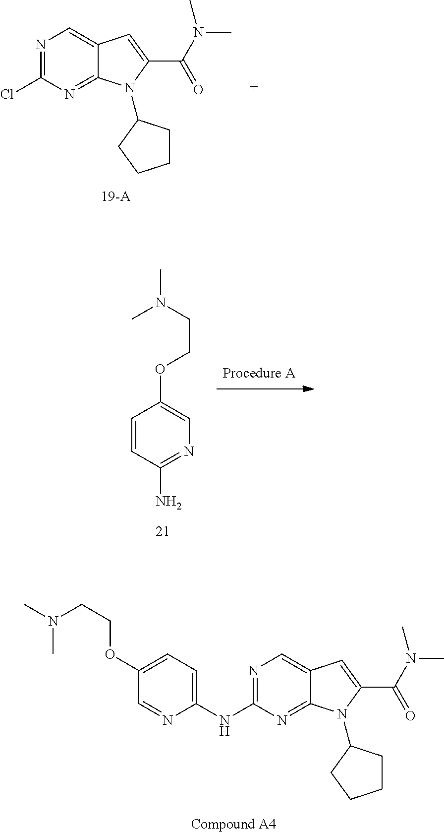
N1=C(N)C=CC(OCCN(C)C)=C1.C1=C(NC2=NC=C3C(=N2)N(C2CCCC2)C(C(N(C)C)=O)=C3)N=CC(OCCN(C)C)=C1.N1=C(Cl)N=C2C(=C1)C=C(C(N(C)C)=O)N2C1CCCC1
